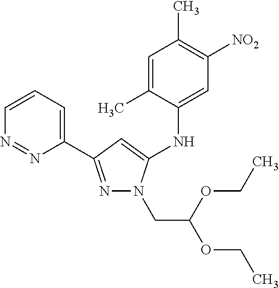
C1=CC=C(C2=NN(CC(OCC)OCC)C(NC3=CC([NO2])=C(C)C=C3C)=C2)N=N1
